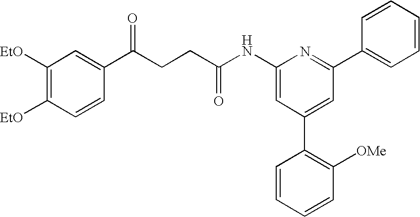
C1(NC(CCC(C2=CC([EtO])=C([EtO])C=C2)=O)=O)=CC(C2=C([OMe])C=CC=C2)=CC(C2=CC=CC=C2)=N1
